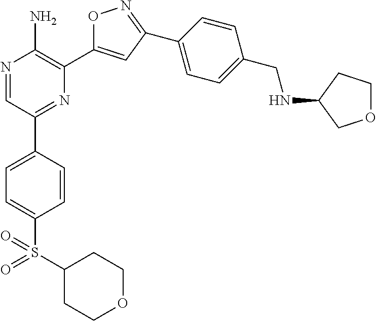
N1=CC(C2=CC=C(S(C3CCOCC3)(=O)=O)C=C2)=NC(C2=CC(C3=CC=C(CNC4COCC4)C=C3)=NO2)=C1N
